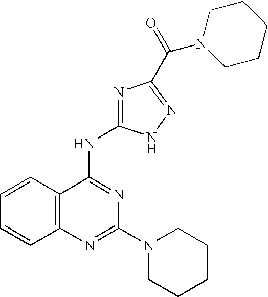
C12=C(N=C(N3CCCCC3)N=C1NC1=NC(C(=O)N3CCCCC3)=NN1)C=CC=C2
